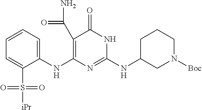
C1(C(N)=O)=C(NC2=CC=CC=C2S([iPr])(=O)=O)N=C(NC2CN([Boc])CCC2)NC1=O
